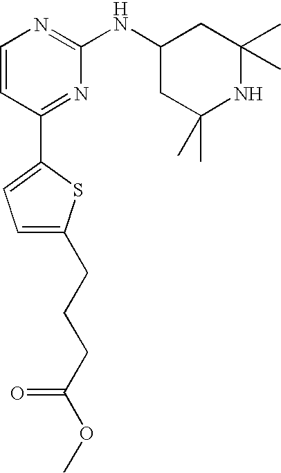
C1=CC(C2=CC=C(CCCC(OC)=O)S2)=NC(NC2CC(C)(C)NC(C)(C)C2)=N1
